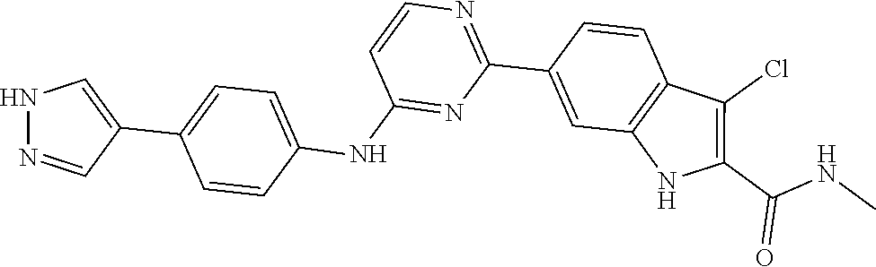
C1=CC2=C(NC(C(=O)NC)=C2Cl)C=C1C1=NC=CC(NC2=CC=C(C3=CNN=C3)C=C2)=N1
